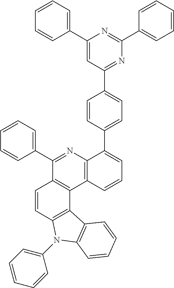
C1(C2=CC=CC=C2)=CC(C2=CC=C(C3=CC=CC4=C3N=C(C3=CC=CC=C3)C3=C4C4=C(C=C3)N(C3=CC=CC=C3)C3=C4C=CC=C3)C=C2)=NC(C2=CC=CC=C2)=N1
